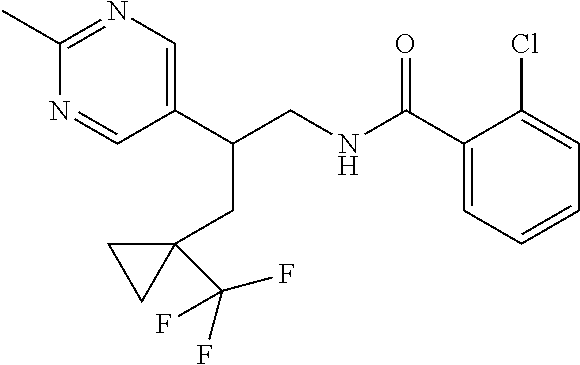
C1(C(CNC(=O)C2=CC=CC=C2Cl)CC2(C(F)(F)F)CC2)=CN=C(C)N=C1
